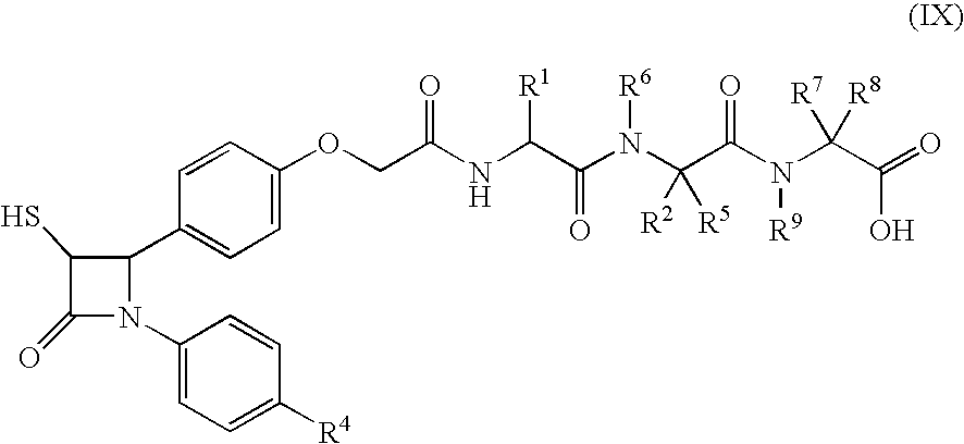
SC1C(=O)N(C2=CC=C([R4])C=C2)C1C1=CC=C(OCC(NC(C(N(C(C(N(C(C(=O)O)([R7])[R8])[R9])=O)([R2])[R5])[R6])=O)[R1])=O)C=C1
